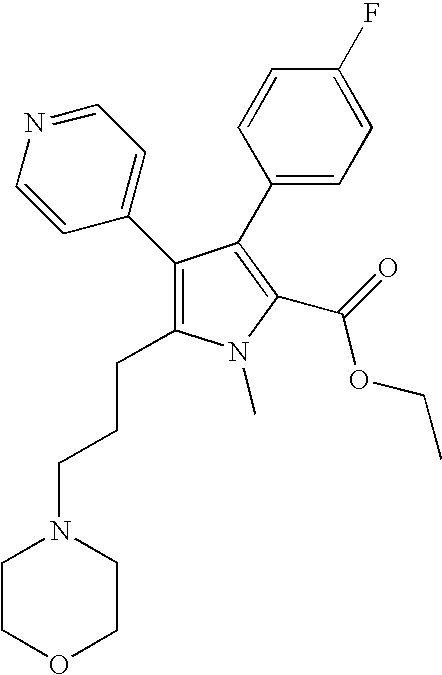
C1(C2=C(CCCN3CCOCC3)N(C)C(C(=O)OCC)=C2C2=CC=C(F)C=C2)=CC=NC=C1
